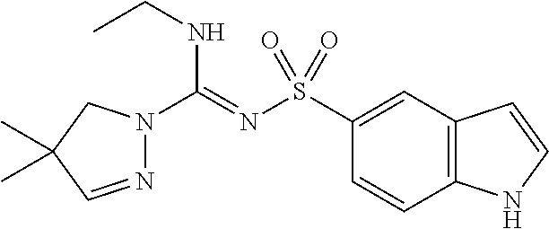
N1=CC(C)(C)CN1C(=NS(C1=CC2=C(C=C1)NC=C2)(=O)=O)NCC
